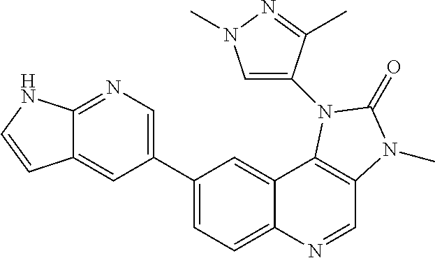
C1(C2=CC=C3C(=C2)C2=C(C=N3)N(C)C(=O)N2C2=CN(C)N=C2C)=CN=C2C(=C1)C=CN2
